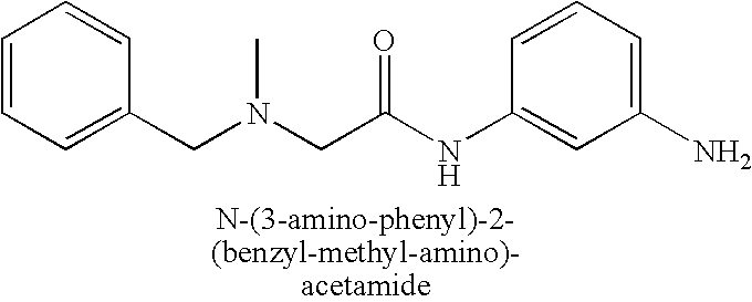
C1=CC=C(N)C=C1NC(CN(C)CC1=CC=CC=C1)=O
